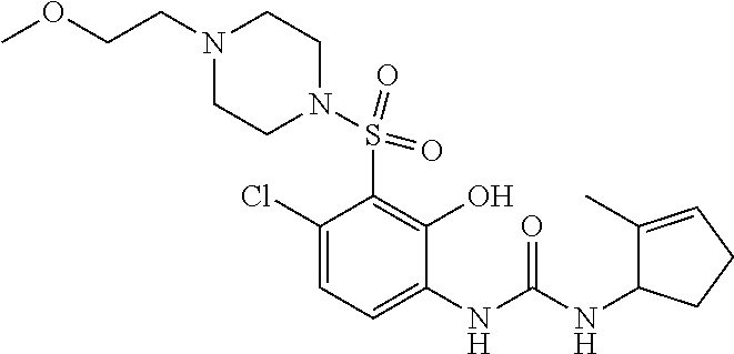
C1(Cl)=CC=C(NC(NC2C(C)=CCC2)=O)C(O)=C1S(=O)(=O)N1CCN(CCOC)CC1
